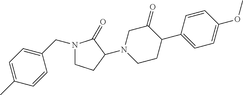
N1(CC2=CC=C(C)C=C2)CCC(N2CCC(C3=CC=C(OC)C=C3)C(=O)C2)C1=O
